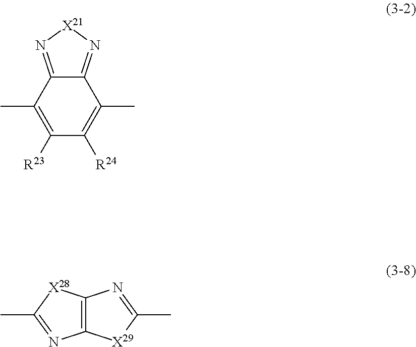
C1(C)=C([R23])C([R24])=C(C)C2=N[X21]N=C12.C12=C([X28]C(C)=N1)N=C(C)[X29]2
